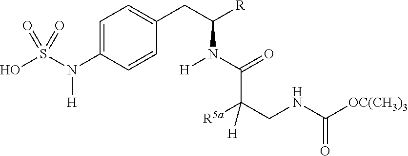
C1=C(N(S(O)(=O)=O)[H])C=CC(CC([R])N([H])C(=O)C(CNC([OC(CH3)3])=O)([R5a])[H])=C1
